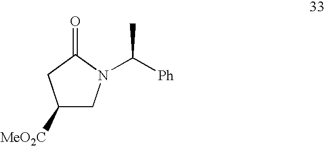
C1([MeO2C])CN(C([Ph])C)C(=O)C1
